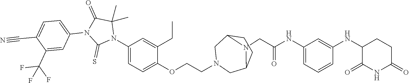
C1=C(NC(CN2C3CN(CCOC4=CC=C(N5C(C)(C)C(=O)N(C6=CC=C(C#N)C(C(F)(F)F)=C6)C5=S)C=C4CC)CC2CC3)=O)C=C(NC2C(=O)NC(=O)CC2)C=C1
